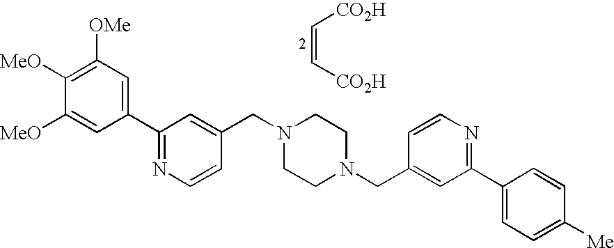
C1([OMe])=C([MeO])C([MeO])=CC(C2=NC=CC(CN3CCN(CC4=CC(C5=CC=C([Me])C=C5)=NC=C4)CC3)=C2)=C1.C(=C[CO2H])[CO2H]
